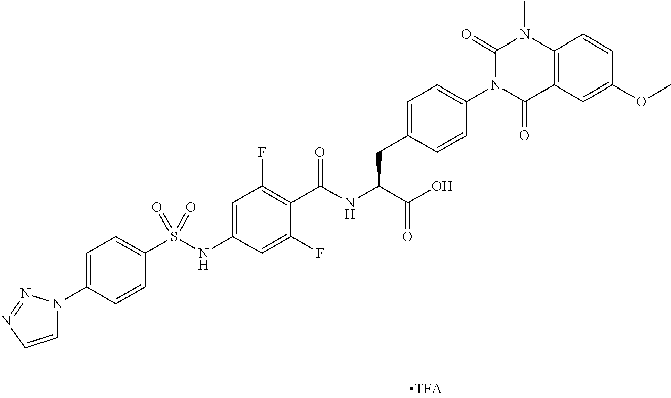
C12=C(C=C(OC)C=C1)C(=O)N(C1=CC=C(CC(C(=O)O)NC(=O)C3=C(F)C=C(NS(C4=CC=C(N5C=CN=N5)C=C4)(=O)=O)C=C3F)C=C1)C(=O)N2C
